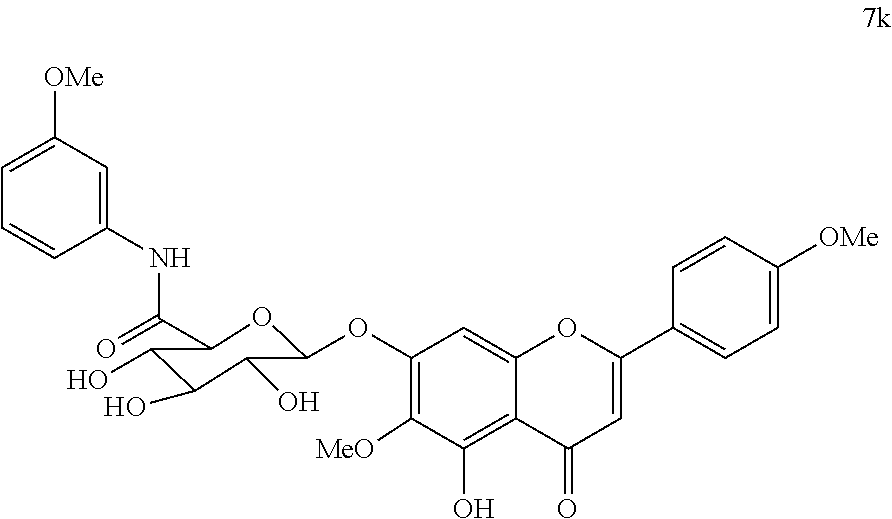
C1=C([OMe])C=C(NC(=O)C2OC(OC3=C([MeO])C(O)=C4C(=C3)OC(C3=CC=C([OMe])C=C3)=CC4=O)C(O)C(O)C2O)C=C1
